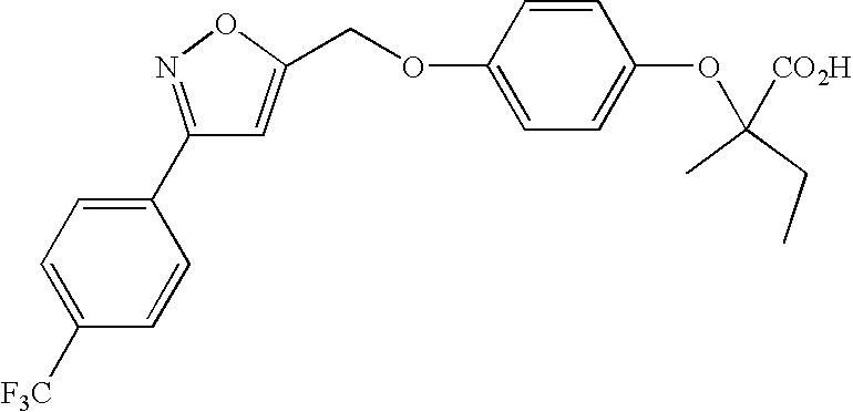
C1=C([F3C])C=CC(C2=NOC(COC3=CC=C(OC([CO2H])(C)CC)C=C3)=C2)=C1
